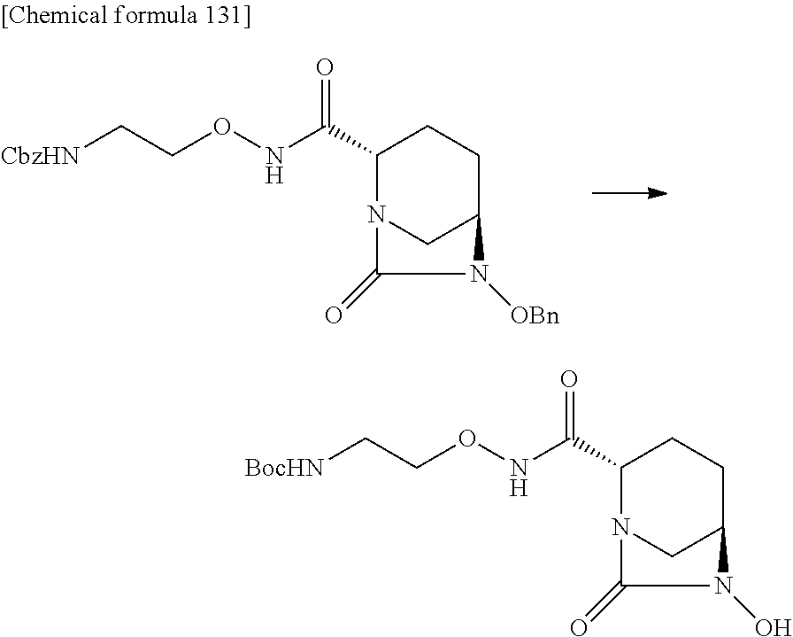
C(CONC(C1N2CC(CC1)N(O)C2=O)=O)[BocHN].C(CONC(C1N2CC(CC1)N([OBn])C2=O)=O)[CbzHN]
